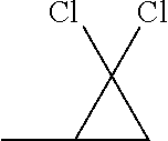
C1(C)CC1(Cl)Cl
